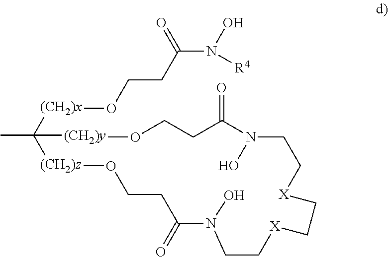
CC1([(CH2)x]OCCC(N(O)[R4])=O)[(CH2)z]OCCC(=O)N(O)CC[X]CC[X]CCN(O)C(=O)CCO[(CH2)y]1
